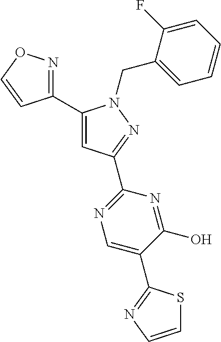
C1(C2=CC(C3=NC=C(C4=NC=CS4)C(O)=N3)=NN2CC2=CC=CC=C2F)=NOC=C1
